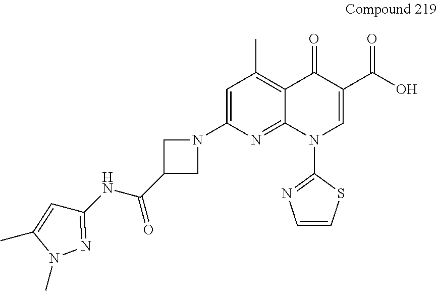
C1(NC(=O)C2CN(C3=CC(C)=C4C(=N3)N(C3=NC=CS3)C=C(C(O)=O)C4=O)C2)=NN(C)C(C)=C1
